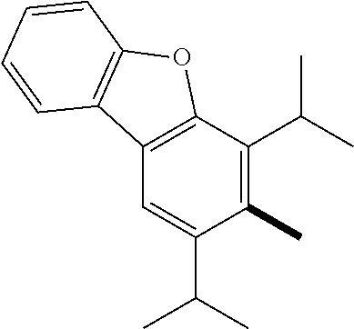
C1(C)=C(C(C)C)C2=C(C=C1C(C)C)C1=C(O2)C=CC=C1
